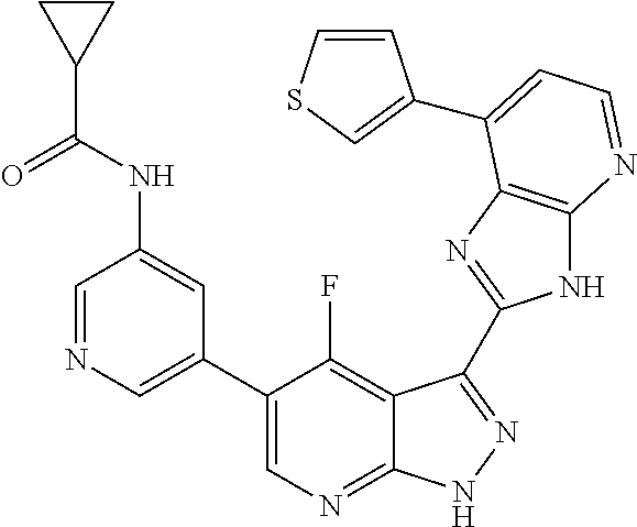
C1=NC=C(C2=CN=C3C(=C2F)C(C2=NC4=C(N2)N=CC=C4C2=CSC=C2)=NN3)C=C1NC(C1CC1)=O
